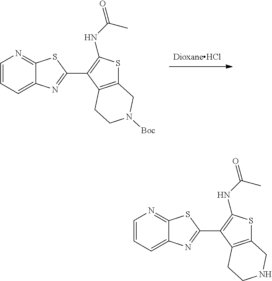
C1=CC=C2C(=N1)SC(C1=C(NC(=O)C)SC3=C1CCN([Boc])C3)=N2.C1=CC=C2C(=N1)SC(C1=C(NC(=O)C)SC3=C1CCNC3)=N2
